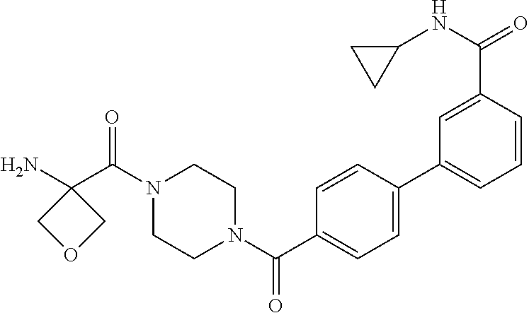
NC1(C(N2CCN(C(=O)C3=CC=C(C4=CC=CC(C(NC5CC5)=O)=C4)C=C3)CC2)=O)COC1
